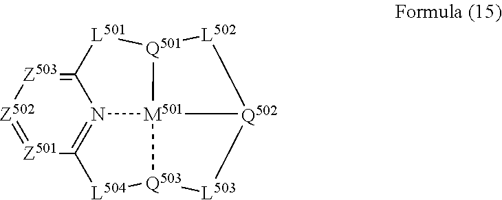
[Z503]1=C2N3=C([Z501]=[Z502]1)[L504][Q503]1[M501]34[Q501]([L501]2)[L502][Q502]4[L503]1
